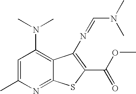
C1=C(C)N=C2C(=C1N(C)C)C(N=CN(C)C)=C(C(OC)=O)S2
